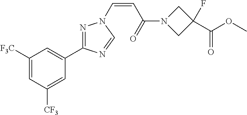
C1([F3C])=CC([CF3])=CC(C2=NN(C=CC(N3CC(F)(C(=O)OC)C3)=O)C=N2)=C1
